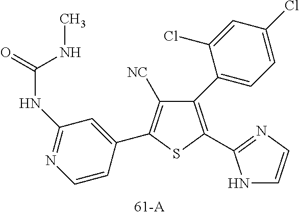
C1=CC(C2=C([NC])C(C3=CC=C(Cl)C=C3Cl)=C(C3=NC=CN3)S2)=CC(NC(=O)NC)=N1
